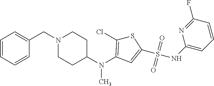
C1=CC=CC(CN2CCC(N(C)C3=C(Cl)SC(S(NC4=CC=CC(F)=N4)(=O)=O)=C3)CC2)=C1
